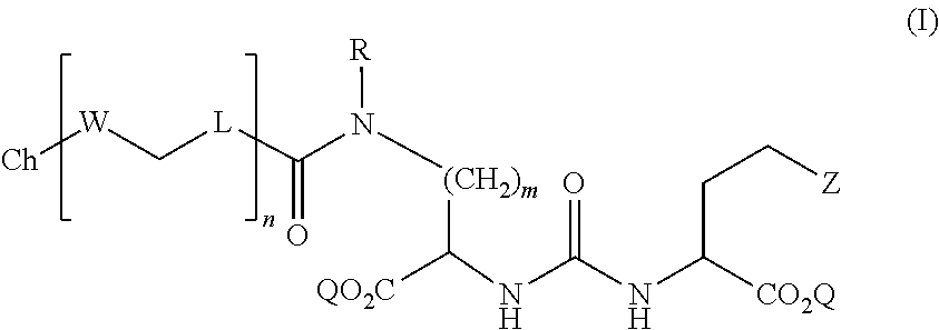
[Ch][W]C[L]C(N([(CH2)m]C([QO2C])NC(NC([CO2Q])CC[Z])=O)[R])=O
